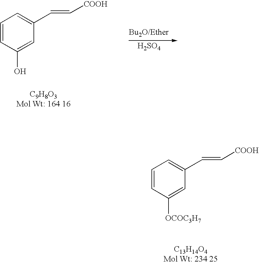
[H2SO4].C1=CC(O)=CC(C=C[COOH])=C1.C1=CC([OCOC3H7])=CC(C=C[COOH])=C1
